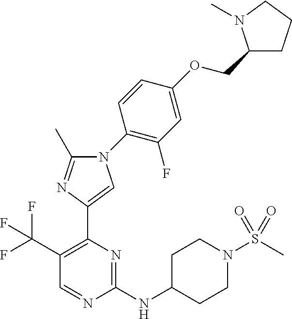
N1(C2=C(F)C=C(OCC3CCCN3C)C=C2)C(C)=NC(C2=C(C(F)(F)F)C=NC(NC3CCN(S(C)(=O)=O)CC3)=N2)=C1
